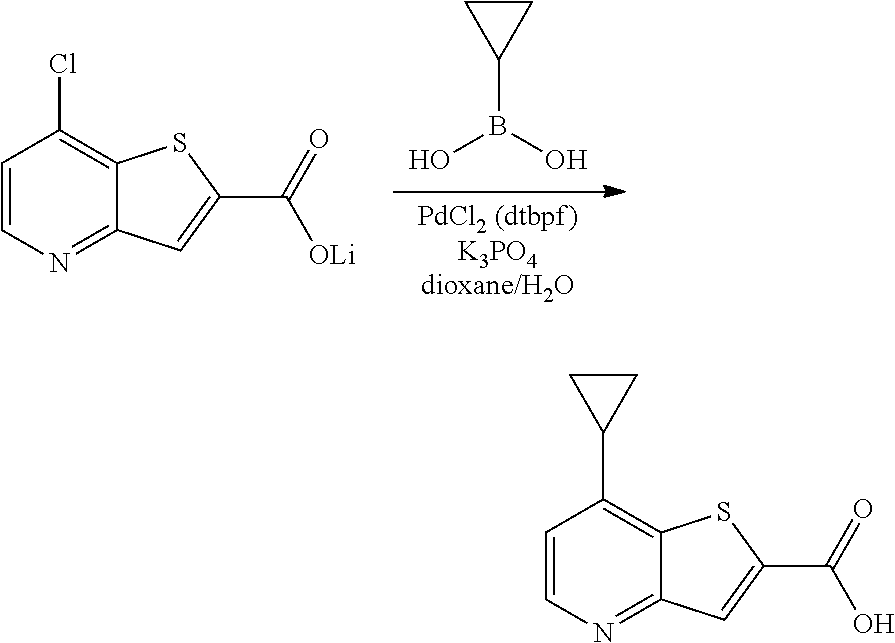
C1=CN=C2C(=C1C1CC1)SC(C(=O)O)=C2.C1=CN=C2C(=C1Cl)SC(C(=O)[OLi])=C2.[PdCl2 (dtbpf)K3PO4dioxane/H2O].C1(B(O)O)CC1
